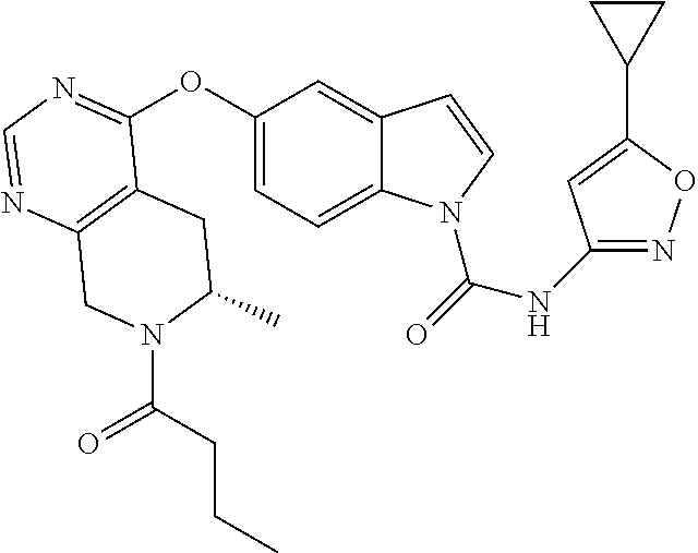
C12=C(N=CN=C1OC1=CC=C3C(=C1)C=CN3C(=O)NC1=NOC(C3CC3)=C1)CN(C(CCC)=O)C(C)C2
